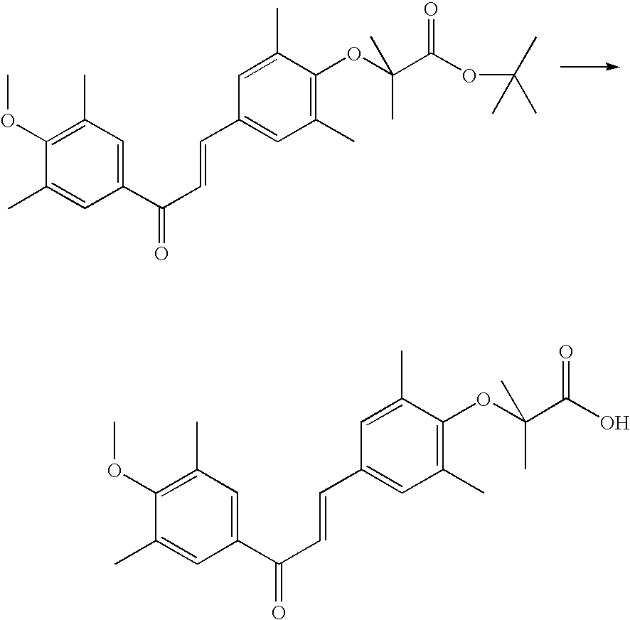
C1(OC)=C(C)C=C(C(C=CC2=CC(C)=C(OC(C(OC(C)(C)C)=O)(C)C)C(C)=C2)=O)C=C1C.C1(C=CC(C2=CC(C)=C(OC)C(C)=C2)=O)=CC(C)=C(OC(C(O)=O)(C)C)C(C)=C1
